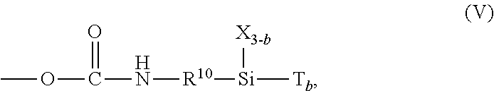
COC(N[R10][Si]([Tb])[X3-b])=O
